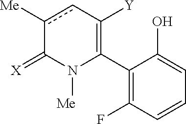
C1(C2=C([Y])cc([Me])C(=[X])N2[Me])=C(F)C=CC=C1O
